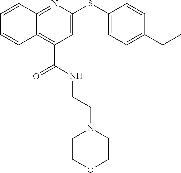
C1=C(SC2=CC=C(CC)C=C2)N=C2C(=C1C(NCCN1CCOCC1)=O)C=CC=C2
